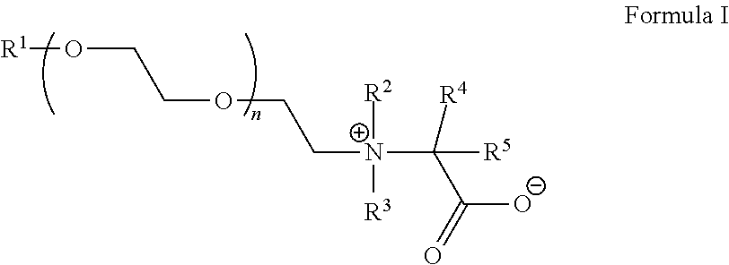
[R1]OCCOCC[N+]([R2])([R3])C([R4])(C([O-])=O)[R5]
